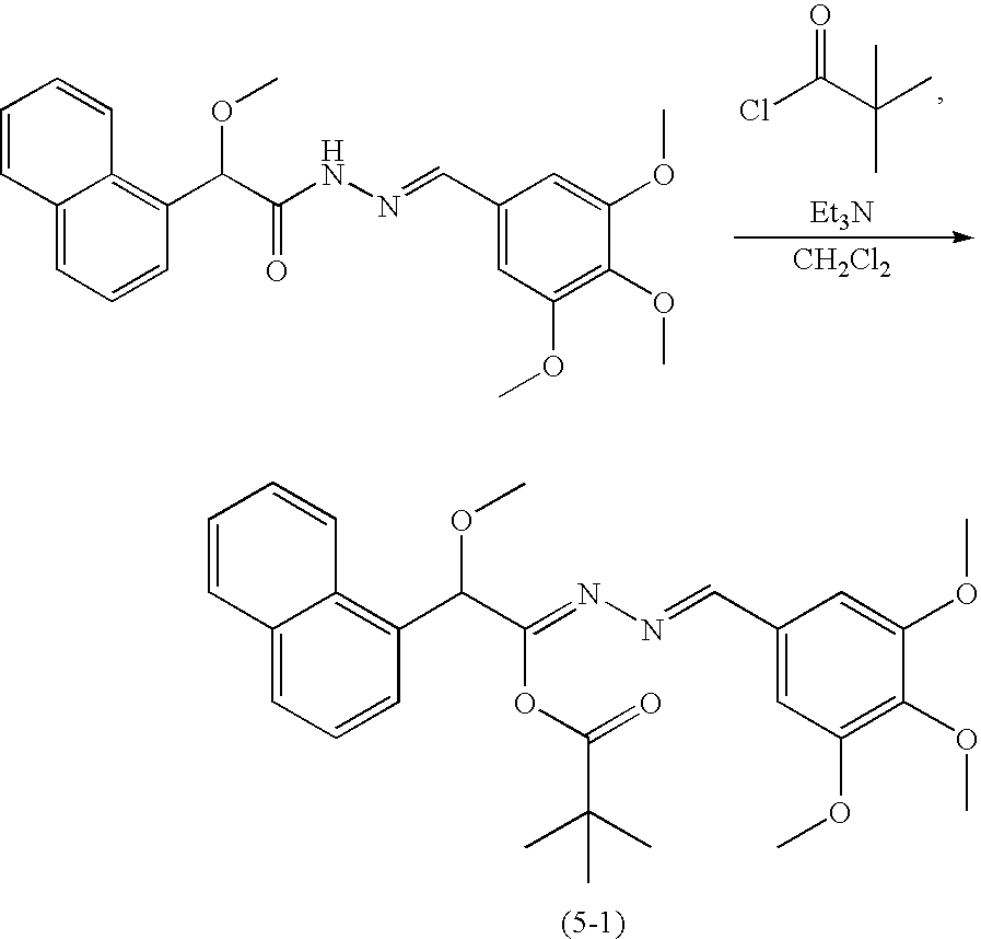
O=C(C(C)(C)C)Cl.[Et3N].[CH2Cl2].C12=CC=CC(C(C(NN=CC3=CC(OC)=C(OC)C(OC)=C3)=O)OC)=C1C=CC=C2.C12=CC=CC(C(C(=NN=CC3=CC(OC)=C(OC)C(OC)=C3)OC(=O)C(C)(C)C)OC)=C1C=CC=C2
